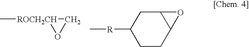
C[ROCH2CH]1OC1.[R](C1CCC2C(C1)O2)C
